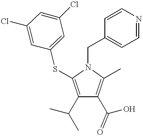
C1(C(C)C)=C(SC2=CC(Cl)=CC(Cl)=C2)N(CC2=CC=NC=C2)C(C)=C1C(O)=O
